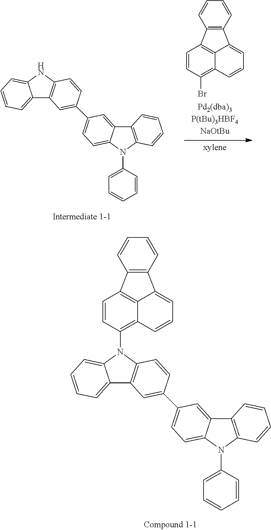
C1=C(N2C3=C(C4=CC(C5=CC6=C(C=C5)N(C5=C7C8=C(C=C5)C5=C(C8=CC=C7)C=CC=C5)C5=CC=CC=C65)=CC=C24)C=CC=C3)C=CC=C1.C1=CC(Br)=C2C3=C1C1=C(C3=CC=C2)C=CC=C1.C1=C(N2C3=C(C4=CC(C5=CC6=C(NC7=CC=CC=C67)C=C5)=CC=C24)C=CC=C3)C=CC=C1
